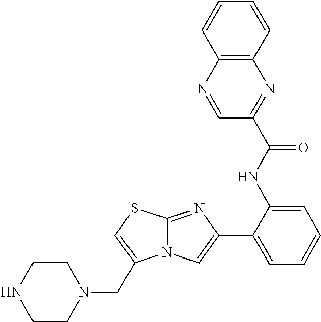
C12=NC(C3=CC=CC=C3NC(C3=NC4=C(N=C3)C=CC=C4)=O)=CN1C(CN1CCNCC1)=CS2
